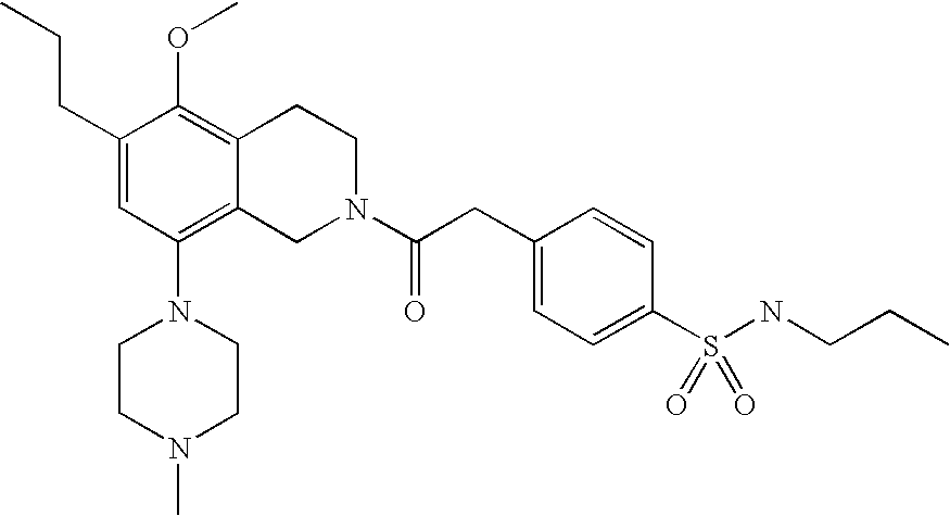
O(C1=C2C(=C(N3CCN(C)CC3)C=C1CCC)CN(C(CC1=CC=C(S(NCCC)(=O)=O)C=C1)=O)CC2)C
